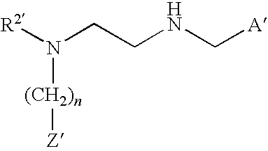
[R2]N(CCNC[A])[(CH2)n][Z]
